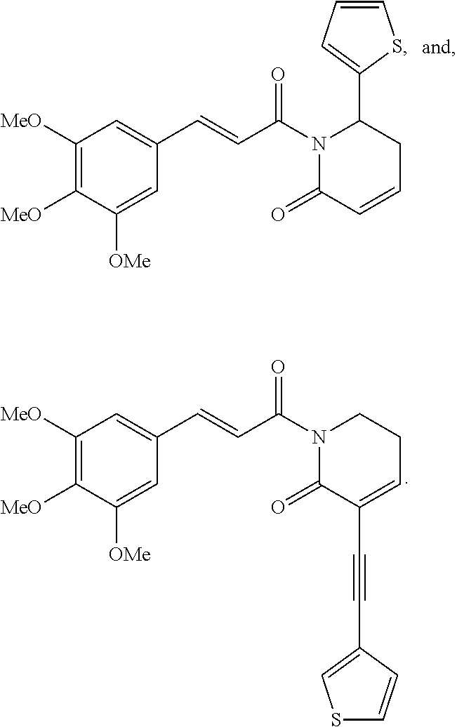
C1([MeO])=C([MeO])C([OMe])=CC(C=CC(N2C(=O)C(C#CC3=CSC=C3)=CCC2)=O)=C1.C1([MeO])=C([MeO])C([OMe])=CC(C=CC(N2C(=O)C=CCC2C2=CC=CS2)=O)=C1
